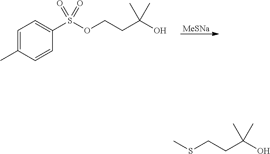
[MeSNa].C1=C(C)C=CC(S(OCCC(O)(C)C)(=O)=O)=C1.CSCCC(O)(C)C
